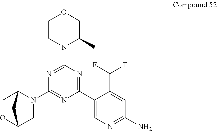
C1CN(C2=NC(N3C4COC(C3)C4)=NC(C3=CN=C(N)C=C3C(F)F)=N2)C(C)CO1
